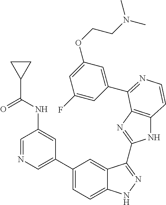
C1(C2=CN=CC(NC(C3CC3)=O)=C2)=CC=C2C(=C1)C(C1=NC3=C(N1)C=CN=C3C1=CC(OCCN(C)C)=CC(F)=C1)=NN2
